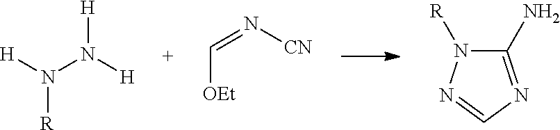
N(N([H])[H])([H])[R].[OEt]C=N[CN].C1(N)=NC=NN1[R]
